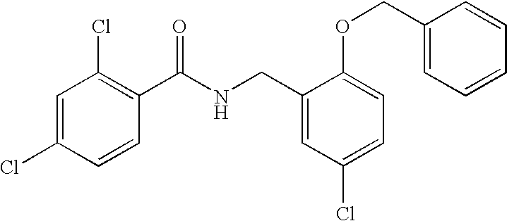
C1=C(Cl)C=CC(C(NCC2=CC(Cl)=CC=C2OCC2=CC=CC=C2)=O)=C1Cl
